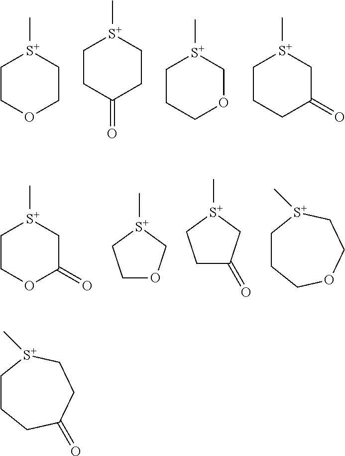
C1COCC[S+]1C.C1CC(=O)CC[S+]1C.C1CCOC[S+]1C.C1CCC(=O)C[S+]1C.[S+]1(C)CCOC1.[S+]1(C)CCC(=O)C1.C[S+]1CCCOCC1.C1COC(=O)C[S+]1C.C[S+]1CCCC(=O)CC1
